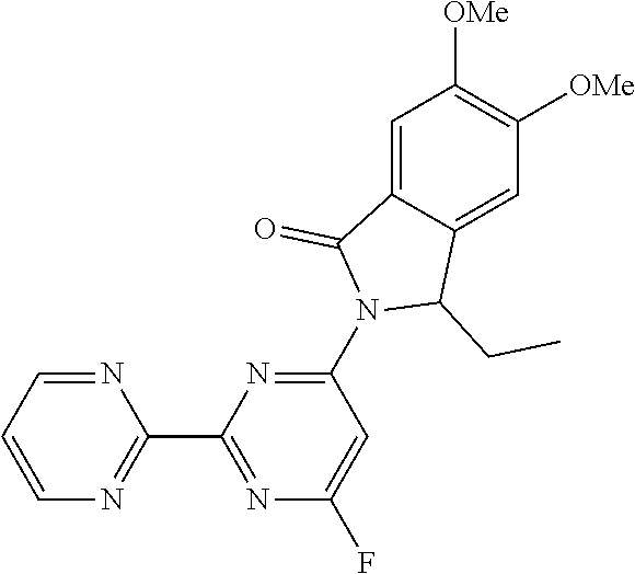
N1=CC=CN=C1C1=NC(F)=CC(N2C(CC)C3=CC([OMe])=C([OMe])C=C3C2=O)=N1
